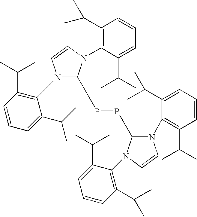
N1(C2=C(C(C)C)C=CC=C2C(C)C)C(PPC2N(C3=C(C(C)C)C=CC=C3C(C)C)C=CN2C2=C(C(C)C)C=CC=C2C(C)C)N(C2=C(C(C)C)C=CC=C2C(C)C)C=C1
